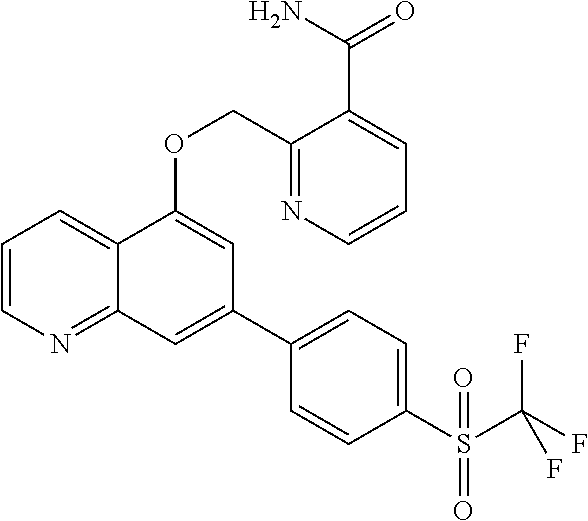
C1=CN=C2C(=C1)C(OCC1=NC=CC=C1C(N)=O)=CC(C1=CC=C(S(C(F)(F)F)(=O)=O)C=C1)=C2
